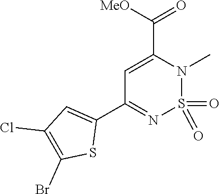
C1=C(C([MeO])=O)N(C)S(=O)(=O)N=C1C1=CC(Cl)=C(Br)S1
